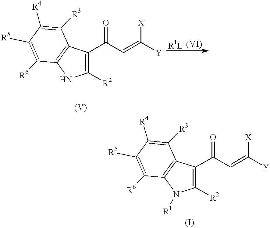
C1(C(C=C([Y])[X])=O)=C([R2])NC2=C1C([R3])=C([R4])C([R5])=C2[R6].C1(C(C=C([Y])[X])=O)=C([R2])N([R1])C2=C1C([R3])=C([R4])C([R5])=C2[R6]
